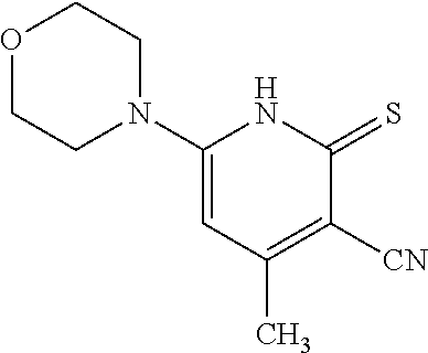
C1([CN])=C(C)C=C(N2CCOCC2)NC1=S
